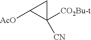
C1([CN])([CO2Bu-t])CC1[AcO]
